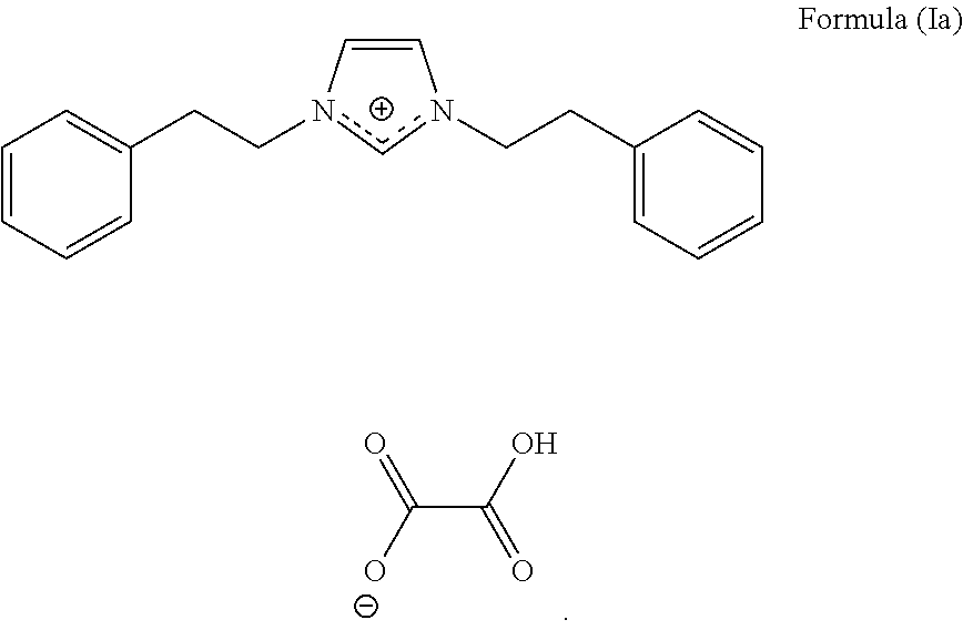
C1=CC=CC(CCn2cn(CCC3=CC=CC=C3)C=C2)=C1.C(C(O)=O)([O-])=O
